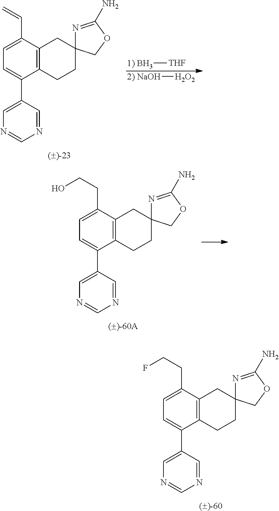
C12=C(C(C=C)=CC=C1C1=CN=CN=C1)CC1(CC2)N=C(N)OC1.[1) BH3][THF].[2) NaOH][H2O2].C12=C(C(CCO)=CC=C1C1=CN=CN=C1)CC1(CC2)N=C(N)OC1.C12=C(C(CCF)=CC=C1C1=CN=CN=C1)CC1(CC2)N=C(N)OC1
